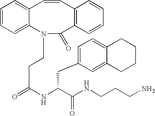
C1=CC=C2C(=C1)C=CC1=C(C(=O)N2CCC(=O)NC(C(NCCCN)=O)CC2=CC=C3C(=C2)CCCC3)C=CC=C1
